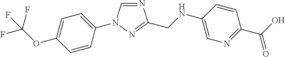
N1=CN(C2=CC=C(OC(F)(F)F)C=C2)N=C1CNC1=CN=C(C(O)=O)C=C1
